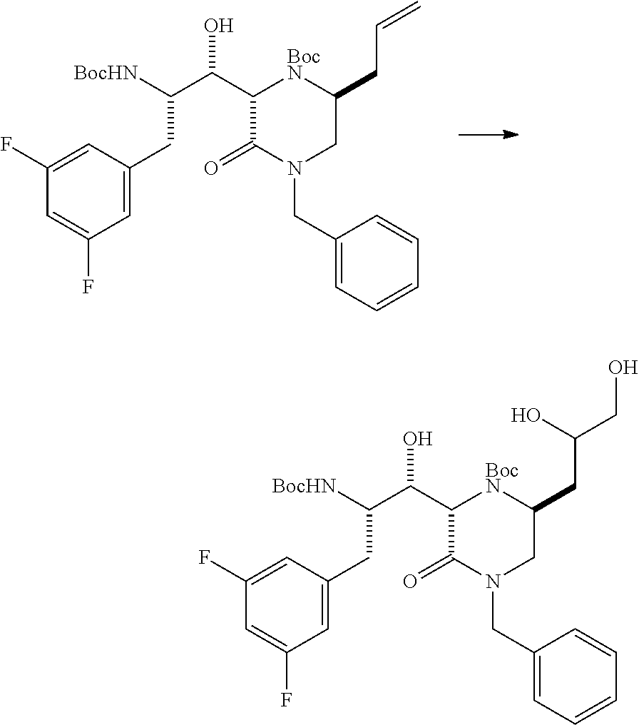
C1(CN2CC(CC=C)[BocN]C(C(C([BocHN])CC3=CC(F)=CC(F)=C3)O)C2=O)=CC=CC=C1.C1(CN2CC(CC(CO)O)[BocN]C(C(C([BocHN])CC3=CC(F)=CC(F)=C3)O)C2=O)=CC=CC=C1
